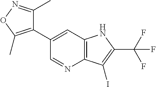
C1(C2=CC3=C(N=C2)C(I)=C(C(F)(F)F)N3)=C(C)ON=C1C
